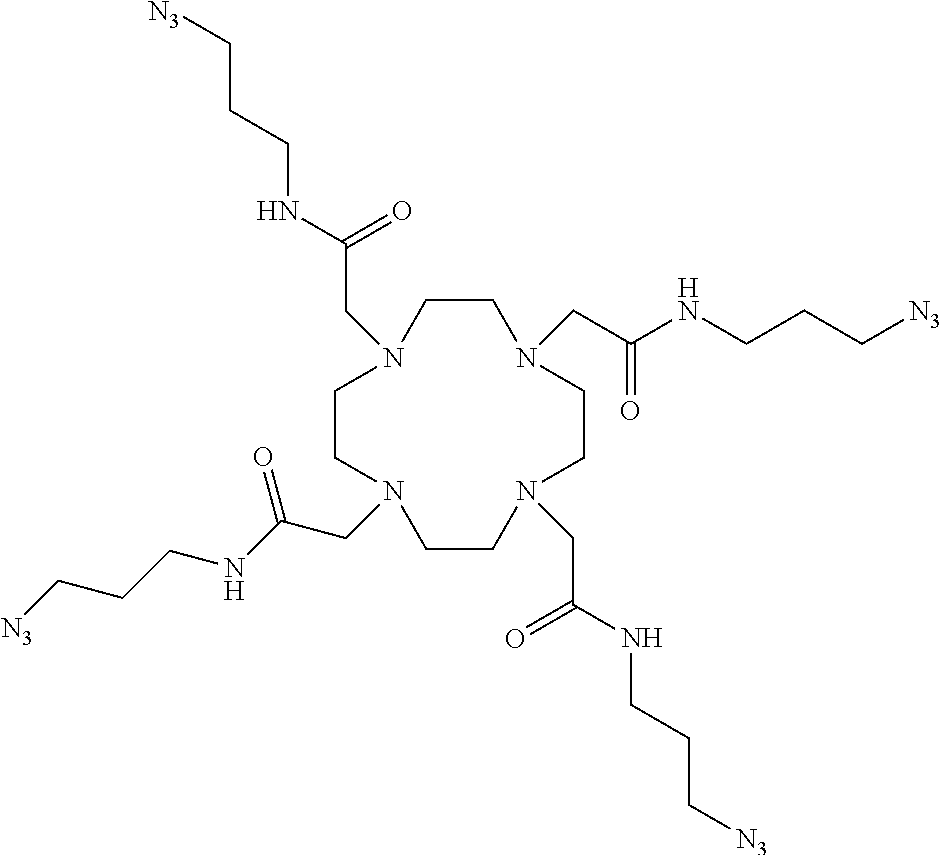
C1CN(CC(NCCC[N3])=O)CCN(CC(NCCC[N3])=O)CCN(CC(NCCC[N3])=O)CCN1CC(NCCC[N3])=O
